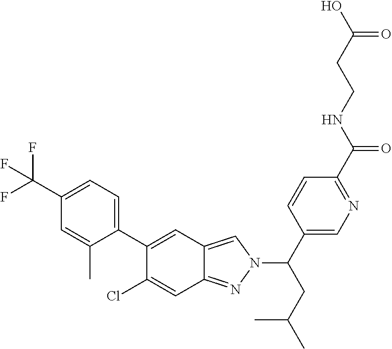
OC(CCNC(=O)C1=NC=C(C(N2C=C3C(=N2)C=C(Cl)C(C2=CC=C(C(F)(F)F)C=C2C)=C3)CC(C)C)C=C1)=O
